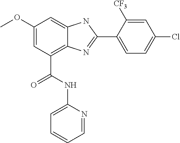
COC1=CC(C(NC2=CC=CC=N2)=O)=C2C(=C1)NC(C1=CC=C(Cl)C=C1[CF3])=N2
